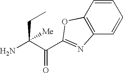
C(C(C(=O)C1=NC2=C(C=CC=C2)O1)(N)[Me])C
